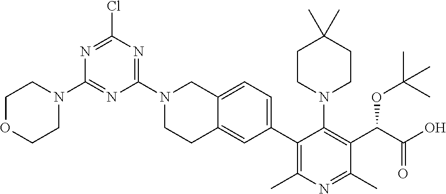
C12=CC=C(C3=C(C)N=C(C)C(C(C(O)=O)OC(C)(C)C)=C3N3CCC(C)(C)CC3)C=C1CCN(C1=NC(Cl)=NC(N3CCOCC3)=N1)C2
